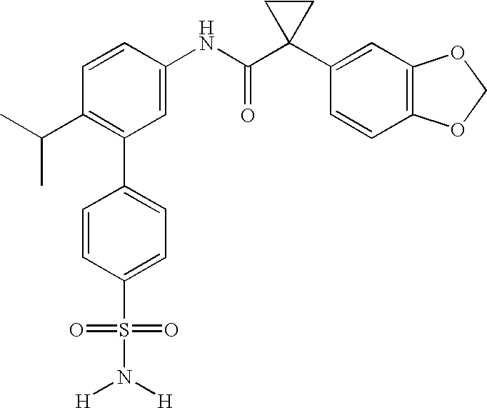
C1(C2=C(C(C)C)C=CC(NC(C3(C4=CC5=C(C=C4)OCO5)CC3)=O)=C2)=CC=C(S(N([H])[H])(=O)=O)C=C1
